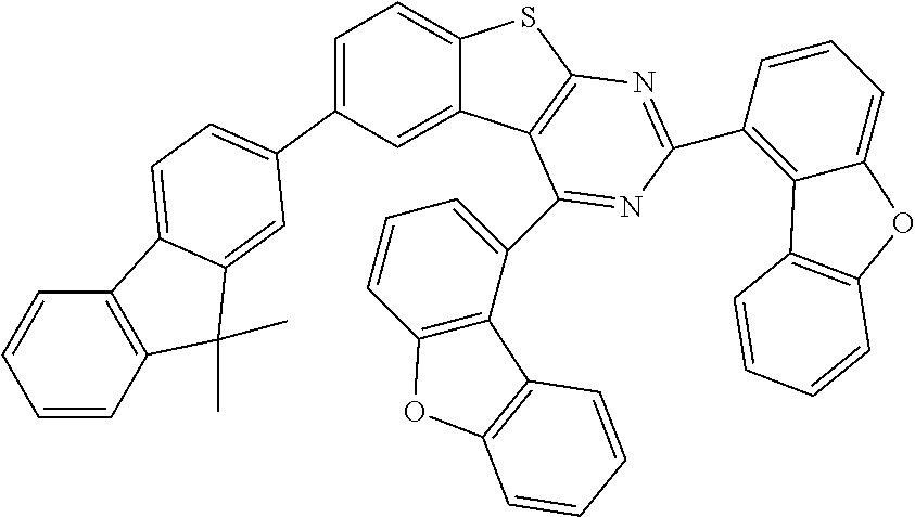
C1=C2C(=CC=C1C1=CC=C3C4=C(C=CC=C4)C(C)(C)C3=C1)SC1=C2C(C2=CC=CC3=C2C2=C(O3)C=CC=C2)=NC(C2=C3C(=CC=C2)OC2=C3C=CC=C2)=N1
